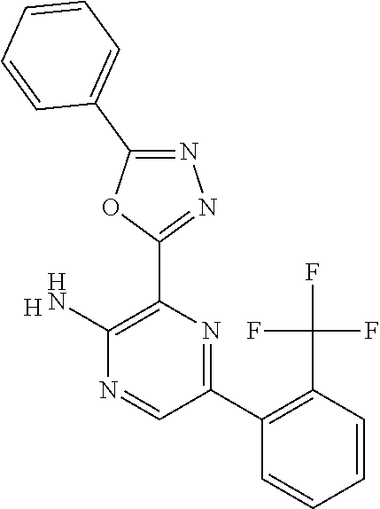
[H].C1(C2=C(C(F)(F)F)C=CC=C2)=NC(C2=NN=C(C3=CC=CC=C3)O2)=C(N)N=C1
